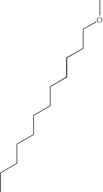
COCCCCCCCCCCCC
